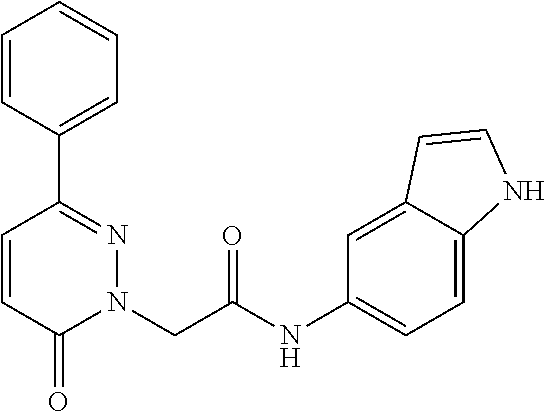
C1=CC(C2=NN(CC(NC3=CC=C4C(=C3)C=CN4)=O)C(=O)C=C2)=CC=C1
